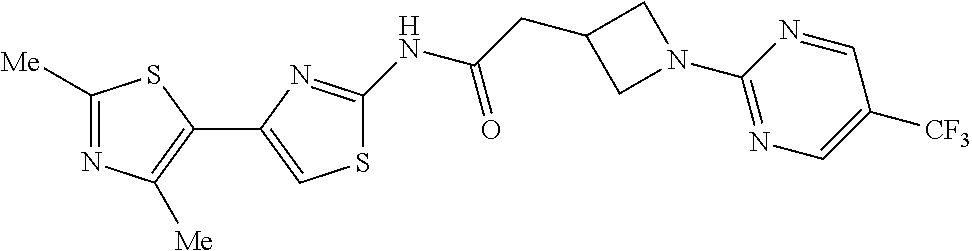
C1([Me])=NC([Me])=C(C2=CSC(NC(CC3CN(C4=NC=C([CF3])C=N4)C3)=O)=N2)S1
